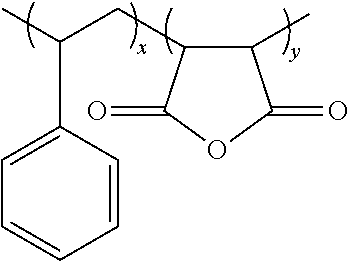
C1(C)C(CC(C)C2=CC=CC=C2)C(=O)OC1=O
